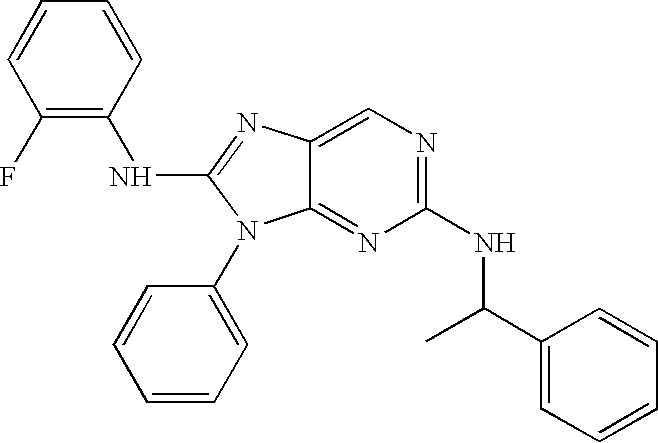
C1(F)=C(NC2=NC3=CN=C(NC(C4=CC=CC=C4)C)N=C3N2C2=CC=CC=C2)C=CC=C1
